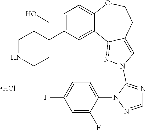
C1=C(C2(CO)CCNCC2)C=C2C(=C1)OCCC1=CN(C3=NC=NN3C3=CC=C(F)C=C3F)N=C21.Cl
